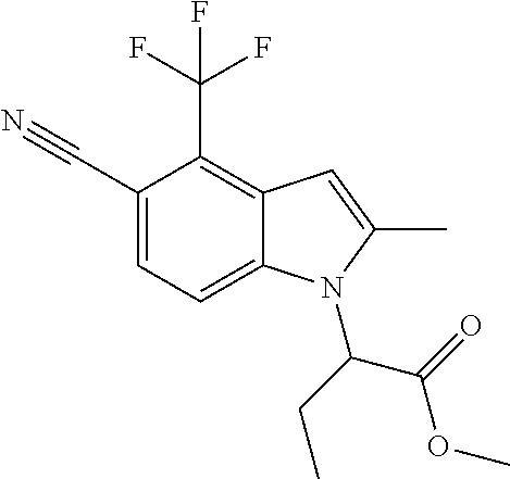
C1(C#N)=CC=C2C(=C1C(F)(F)F)C=C(C)N2C(CC)C(OC)=O
